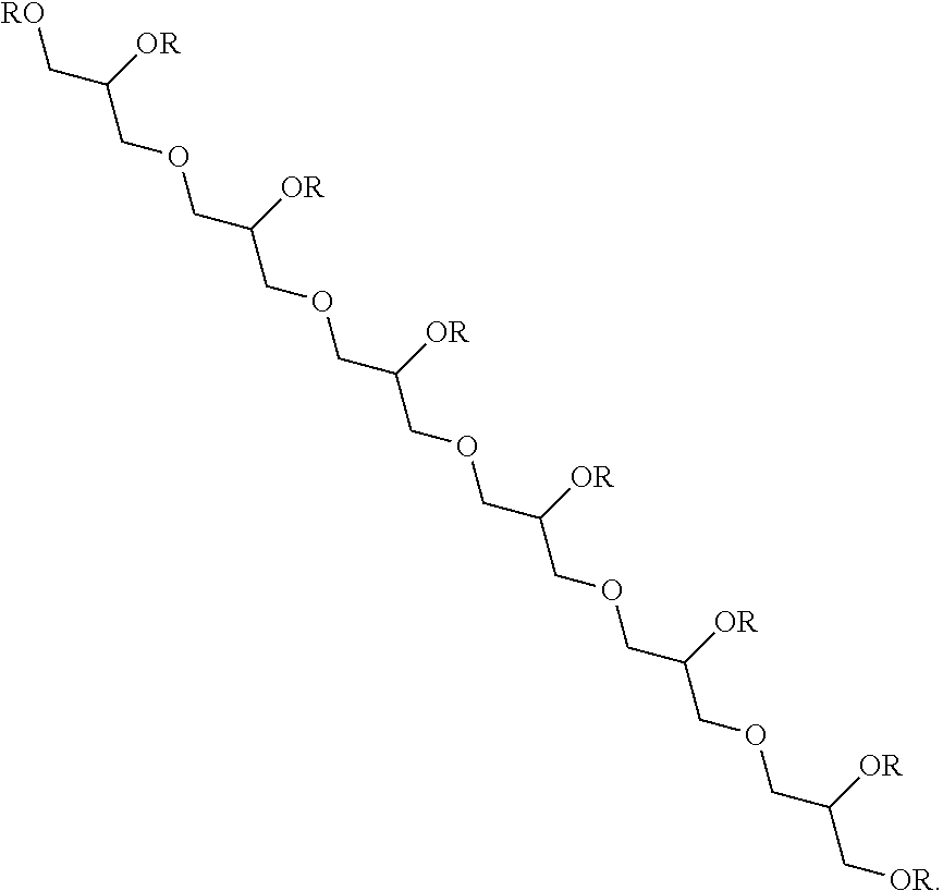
[RO]CC(COCC(COCC(COCC(COCC(COCC(C[OR])[OR])[OR])[OR])[OR])[OR])[OR]
